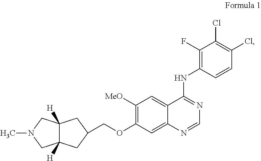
C12([H])C([H])(CN(C)C1)CC(COC1=C([MeO])C=C3C(=C1)N=CN=C3NC1=C(F)C(Cl)=C(Cl)C=C1)C2
